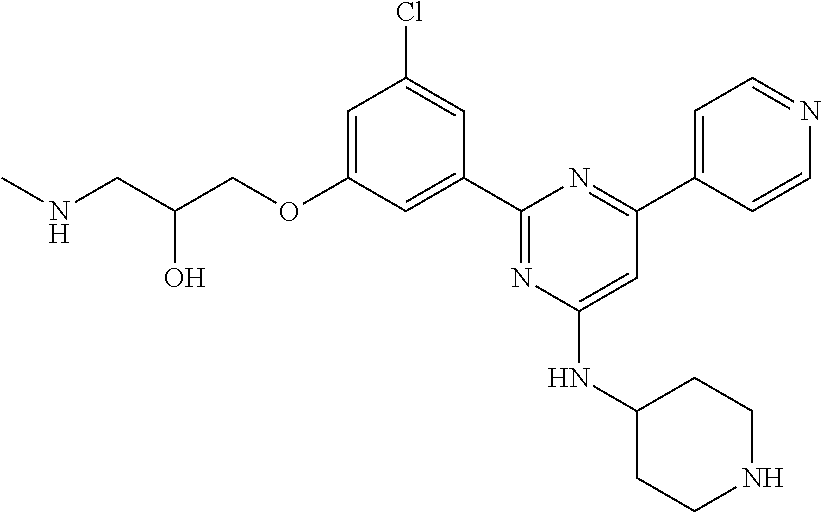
C1=C(OCC(CNC)O)C=C(C2=NC(NC3CCNCC3)=CC(C3=CC=NC=C3)=N2)C=C1Cl
